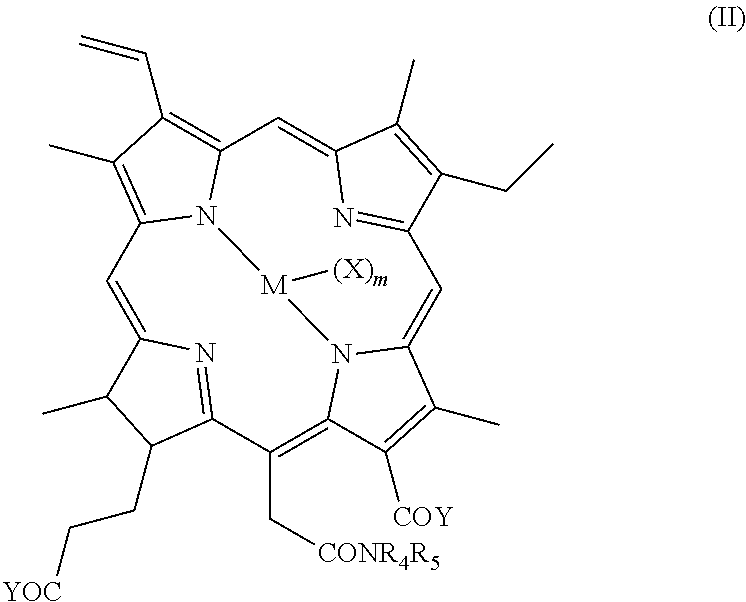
C1=C2N=C(C(C[CONR4R5])=C3N4C(=CC5=NC(=CC6=C(C=C)C(C)=C1N6[M]4[(X)m])C(C)=C5CC)C(C)=C3[COY])C(CC[YOC])C2C
